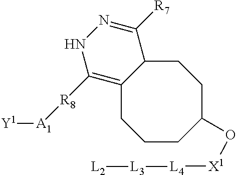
C1([R8][A1][Y1])=C2C(C([R7])=NN1)CCC(O[X1][L4][L3][L2])CCC2
